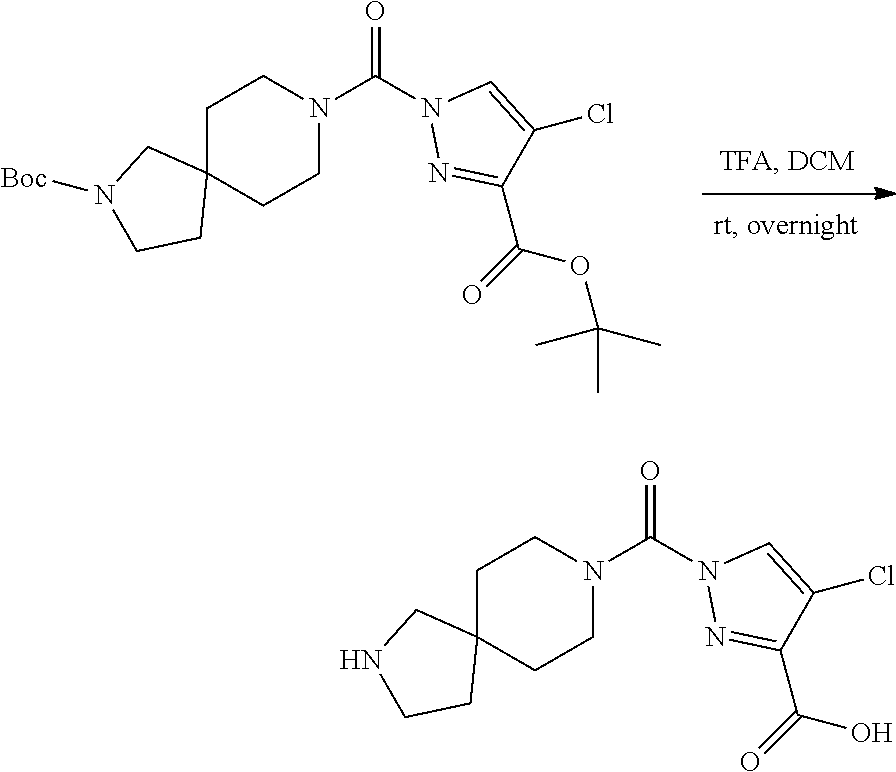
N1=C(C(=O)OC(C)(C)C)C(Cl)=CN1C(N1CCC2(CC1)CN([Boc])CC2)=O.N1=C(C(=O)O)C(Cl)=CN1C(N1CCC2(CC1)CNCC2)=O
